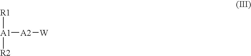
[R1][A1]([R2])[A2][W]
